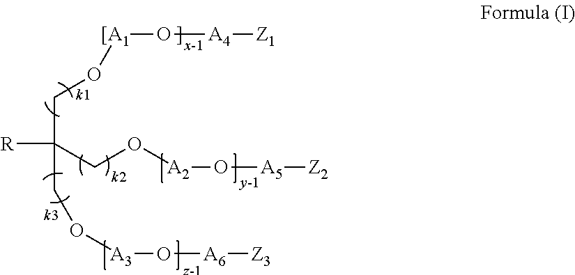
[R]C(CO[[A1]O[A4][Z1])(CO[A3]O[A6][Z3])CO[A2]O[A5][Z2]
